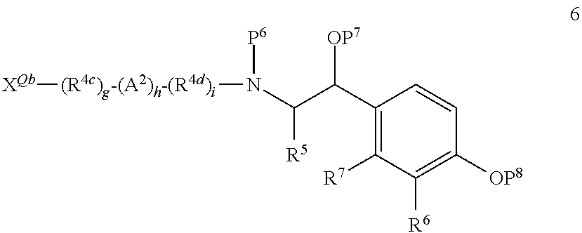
C(C(C1=C([R7])C([R6])=C([OP8])C=C1)[OP7])([R5])N([(R4c)g-(A2)h-(R4d)i][XQb])[P6]
